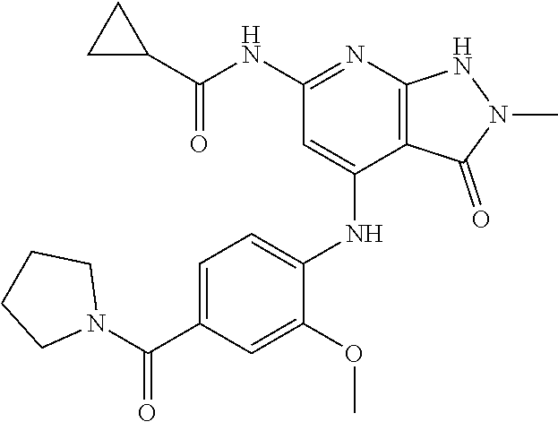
N(C1=NC2=C(C(NC3=CC=C(C(N4CCCC4)=O)C=C3OC)=C1)C(=O)N(C)N2)C(=O)C1CC1
